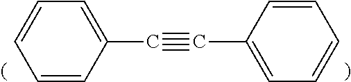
C1=CC(C$CC2=CC=CC=C2)=CC=C1
